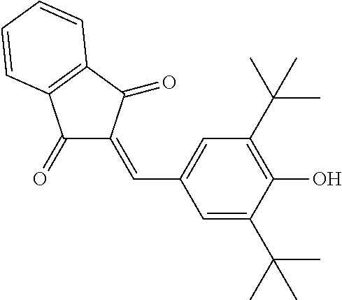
C1=C(C(C)(C)C)C(O)=C(C(C)(C)C)C=C1C=C1C(=O)C2=C(C1=O)C=CC=C2
